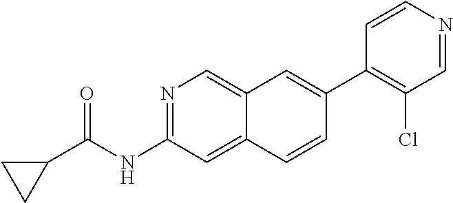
N1=C(NC(C2CC2)=O)C=C2C(=C1)C=C(C1=C(Cl)C=NC=C1)C=C2
